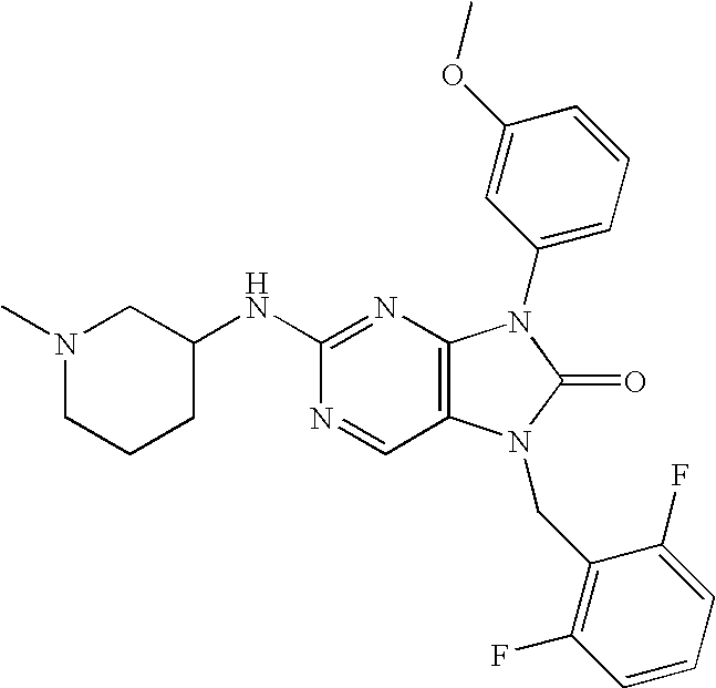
N1(C)CCCC(NC2=NC3=C(C=N2)N(CC2=C(F)C=CC=C2F)C(=O)N3C2=CC=CC(OC)=C2)C1
